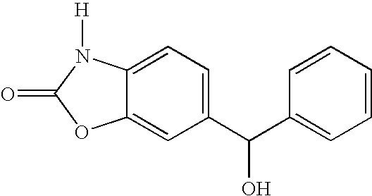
C12=CC(C(C3=CC=CC=C3)O)=CC=C1N([H])C(=O)O2
